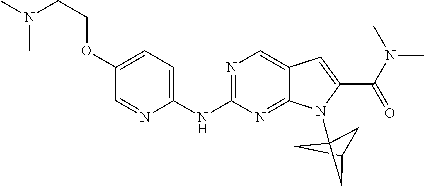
C1C2CC1(N1C3=NC(NC4=CC=C(OCCN(C)C)C=N4)=NC=C3C=C1C(N(C)C)=O)C2
